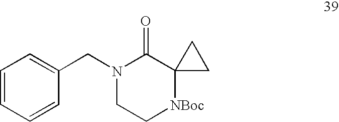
C1=CC=CC(CN2CC[NBoc]C3(C2=O)CC3)=C1
